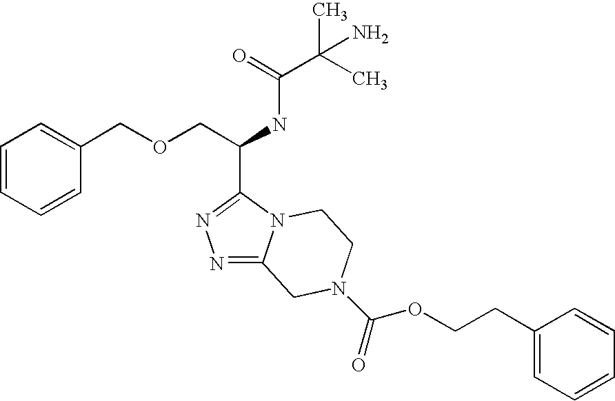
N1=C2N(C(C(COCC3=CC=CC=C3)NC(C(C)(C)N)=O)=N1)CCN(C(=O)OCCC1=CC=CC=C1)C2
